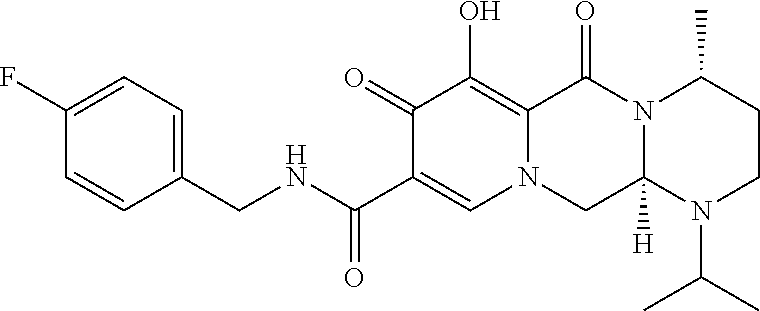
C1(CNC(C2=CN3C(=C(O)C2=O)C(=O)N2C([H])(C3)N(C(C)C)CCC2C)=O)=CC=C(F)C=C1
